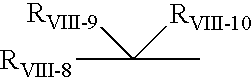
[RVIII-8]C([RVIII-9])(C)[RVIII-10]
